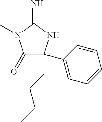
C1(=O)C(CCCC)(C2=CC=CC=C2)NC(=N)N1C
